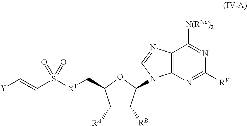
C12=C(N=C([RV])N=C1[N(RNa)2])N(C1C([RB])C([RA])C(C[X1]S(C=C[Y])(=O)=O)O1)C=N2
